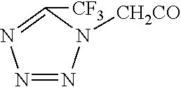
N1=NN=C([CF3])N1[CH2CO]
